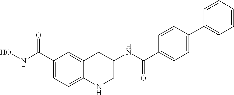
C1(C(NO)=O)=CC=C2C(=C1)CC(NC(C1=CC=C(C3=CC=CC=C3)C=C1)=O)CN2
